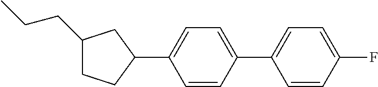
C1(CCC)CCC(C2=CC=C(C3=CC=C(F)C=C3)C=C2)C1
